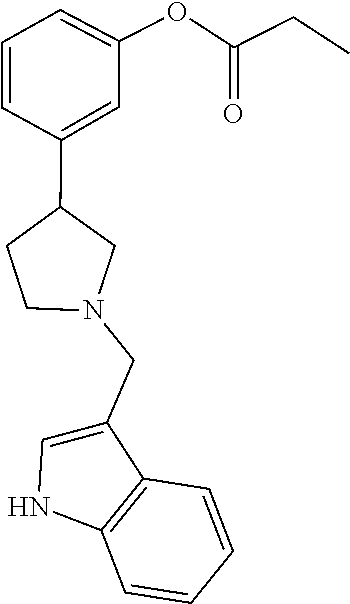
C1(CN2CC(C3=CC(OC(CC)=O)=CC=C3)CC2)=CNC2=C1C=CC=C2
